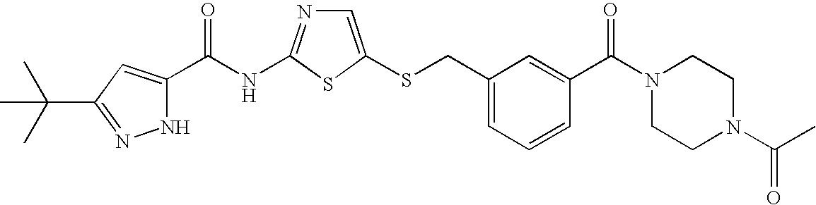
C1=C(SCC2=CC=CC(C(N3CCN(C(=O)C)CC3)=O)=C2)SC(NC(=O)C2=CC(C(C)(C)C)=NN2)=N1
